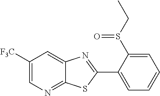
C1([F3C])=CN=C2C(=C1)N=C(C1=CC=CC=C1S(CC)=O)S2
